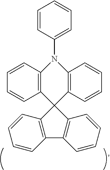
C1=CC(N2C3=C(C=CC=C3)C3(C4=C2C=CC=C4)C2=C(C=CC=C2)C2=C3C=CC=C2)=CC=C1
